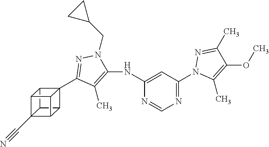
C12(C3=NN(CC4CC4)C(NC4=CC(N5C(C)=C(OC)C(C)=N5)=NC=N4)=C3C)C3C4C1C1C2C3C41C#N
